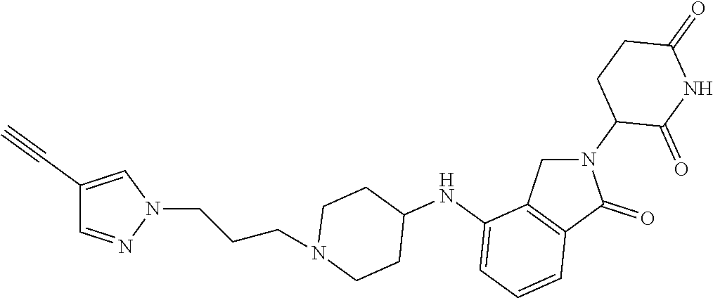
C1(=O)CCC(N2CC3=C(C2=O)C=CC=C3NC2CCN(CCCN3C=C(C#C)C=N3)CC2)C(=O)N1
